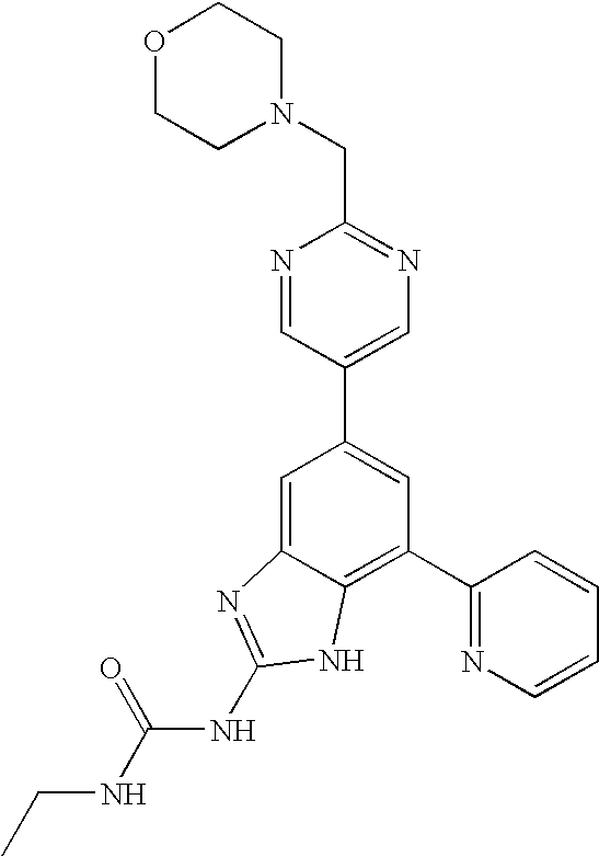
N1=CC(C2=CC(C3=NC=CC=C3)=C3C(=C2)N=C(NC(NCC)=O)N3)=CN=C1CN1CCOCC1
